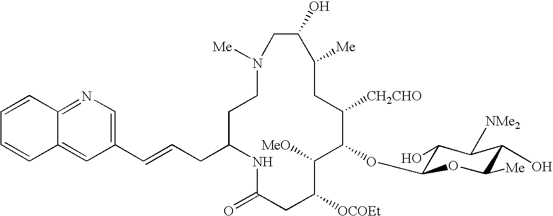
N1([Me])CCC(CC=CC2=CN=C3C(=C2)C=CC=C3)NC(=O)CC([OCOEt])C([MeO])C(OC2C(O)C([NMe2])C(O)C([Me])O2)C([CH2CHO])CC([Me])C(O)C1
